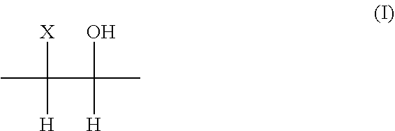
CC([H])(C(C)(O)[H])[X]
